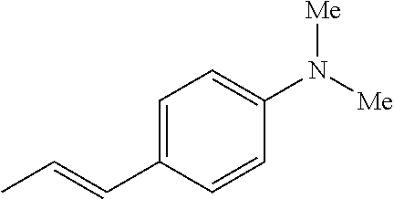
C1=CC(C=CC)=CC=C1N([Me])[Me]
